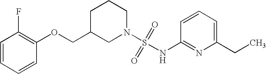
C1C(COC2=C(F)C=CC=C2)CN(S(=O)(=O)NC2=NC(CC)=CC=C2)CC1
